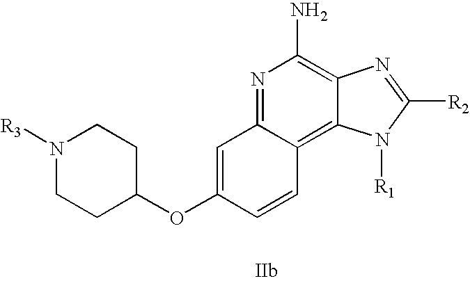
N1=C2C(=C3C(=C1N)N=C([R2])N3[R1])C=CC(OC1CCN([R3])CC1)=C2
